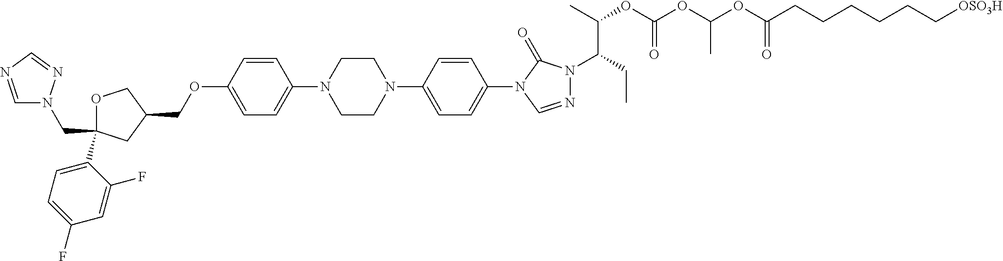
C1OC(C2=CC=C(F)C=C2F)(CN2C=NC=N2)CC1COC1=CC=C(N2CCN(C3=CC=C(N4C=NN(C(CC)C(C)OC(OC(OC(CCCCCC[OSO3H])=O)C)=O)C4=O)C=C3)CC2)C=C1
